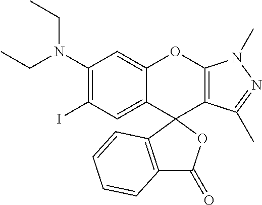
C1(N(CC)CC)=C(I)C=C2C(=C1)OC1=C(C(C)=NN1C)C21OC(=O)C2=C1C=CC=C2
